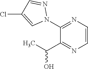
C1(C(C)O)=NC=CN=C1N1N=CC(Cl)=C1
